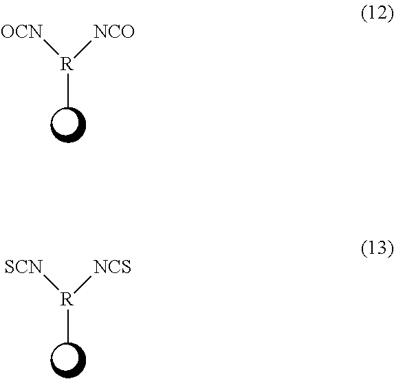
[OCN][R](C)[NCO].[SCN][R](C)[NCS]
